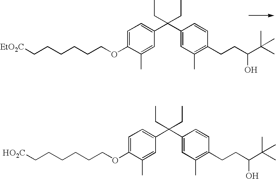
C1=C(OCCCCCC[EtO2C])C(C)=CC(C(C2=CC(C)=C(CCC(O)C(C)(C)C)C=C2)(CC)CC)=C1.C1=C(OCCCCCC[HO2C])C(C)=CC(C(C2=CC(C)=C(CCC(O)C(C)(C)C)C=C2)(CC)CC)=C1
